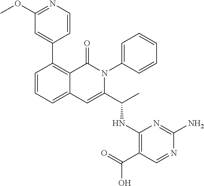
C1(C2=CC(OC)=NC=C2)=C2C(=CC=C1)C=C(C(C)NC1=C(C(O)=O)C=NC(N)=N1)N(C1=CC=CC=C1)C2=O
